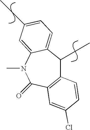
C12=C(C(=O)N(C)C3=CC(CC)=CC=C3C1CC)C=C(Cl)C=C2
